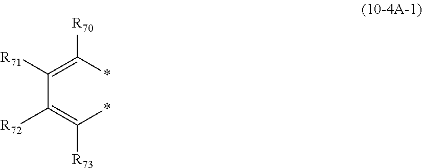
C(=C(*)[R73])(C(=C(*)[R70])[R71])[R72]
